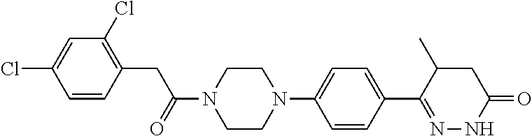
N1(C2=CC=C(C3=NNC(=O)CC3C)C=C2)CCN(C(=O)CC2=C(Cl)C=C(Cl)C=C2)CC1
